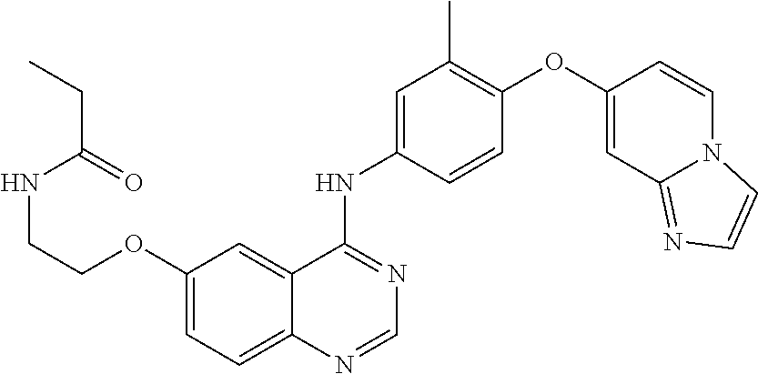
C1=NC2=CC=C(OCCNC(CC)=O)C=C2C(NC2=CC(C)=C(OC3=CC4=NC=CN4C=C3)C=C2)=N1
